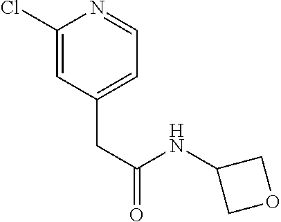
C1(Cl)=CC(CC(NC2COC2)=O)=CC=N1
